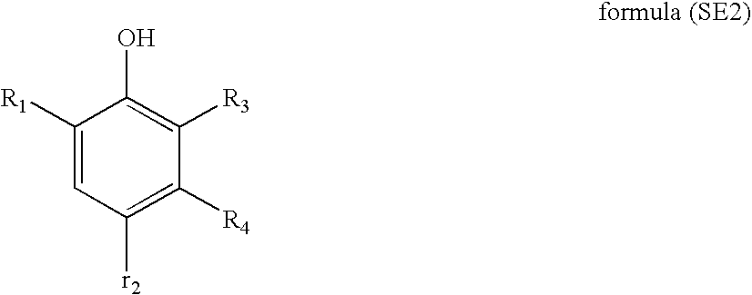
C1([R1])=CC([r2])=C([R4])C([R3])=C1O
